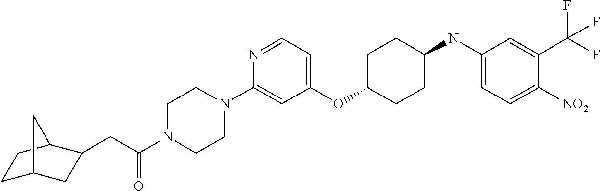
C1C2CC(CC(N3CCN(C4=CC(OC5CCC(NC6=CC=C([NO2])C(C(F)(F)F)=C6)CC5)=CC=N4)CC3)=O)C(C1)C2
